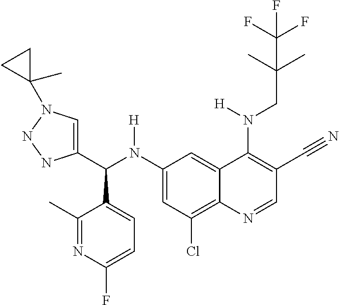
C1(N(C(C2=CN(C3(C)CC3)NN2)C2=CC=C(F)N=C2C)[H])=CC(Cl)=C2C(=C1)C(N(CC(C)(C)C(F)(F)F)[H])=C(C#N)C=N2
